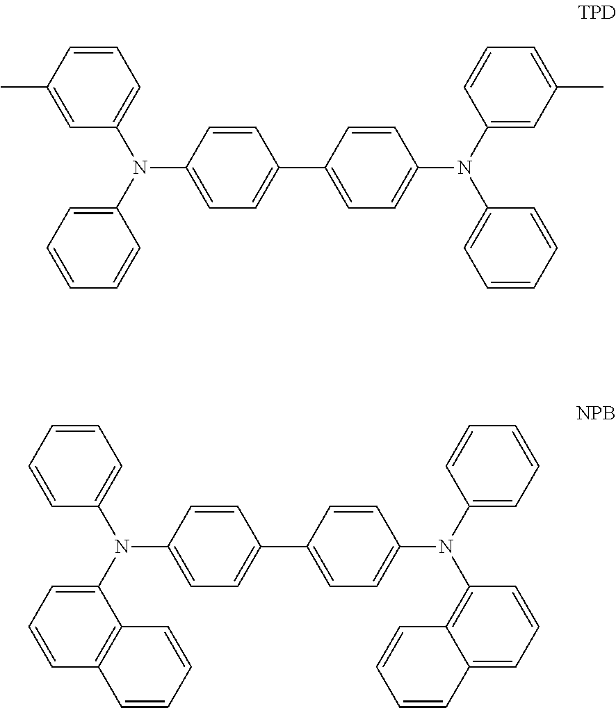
C1=C(C)C=CC=C1N(C1=CC=CC=C1)C1=CC=C(C2=CC=C(N(C3=CC(C)=CC=C3)C3=CC=CC=C3)C=C2)C=C1.C1=CC=CC=C1N(C1=CC=CC2=C1C=CC=C2)C1=CC=C(C2=CC=C(N(C3=CC=CC=C3)C3=C4C(=CC=C3)C=CC=C4)C=C2)C=C1
